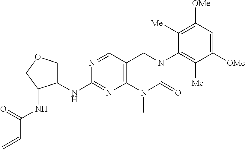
N1=CC2=C(N=C1NC1COCC1NC(C=C)=O)N(C)C(=O)N(C1=C([Me])C([OMe])=CC([OMe])=C1[Me])C2
